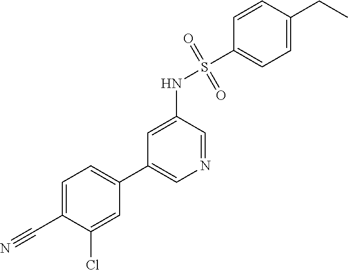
C1=C(C#N)C(Cl)=CC(C2=CN=CC(NS(C3=CC=C(CC)C=C3)(=O)=O)=C2)=C1
